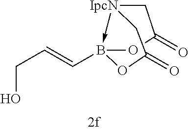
[IpcN]12->B(C=CCO)(OC(=O)C1)OC(=O)C2
